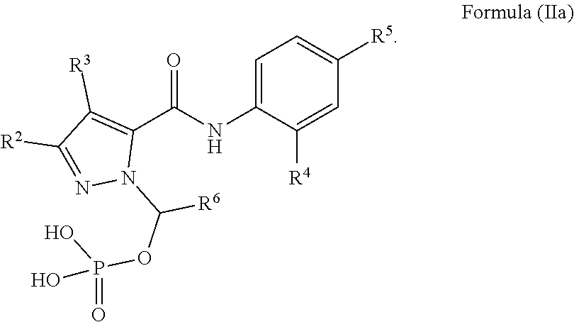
C1=C(NC(C2=C([R3])C([R2])=NN2C(OP(O)(O)=O)[R6])=O)C([R4])=CC([R5])=C1
